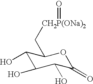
C1(O)C(O)C(O)C(=O)OC1C[CH2P(ONa)2]=O
